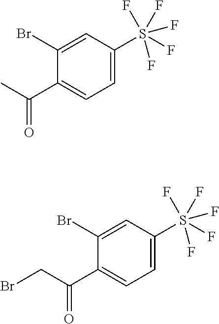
C1=C(S(F)(F)(F)(F)F)C=C(Br)C(C(C)=O)=C1.C1=C(S(F)(F)(F)(F)F)C=C(Br)C(C(CBr)=O)=C1
